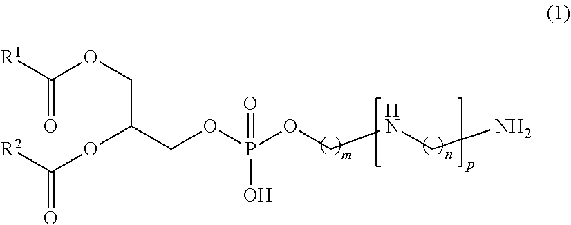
C(=O)(OCC(OC([R2])=O)COP(OCNCN)(=O)O)[R1]
